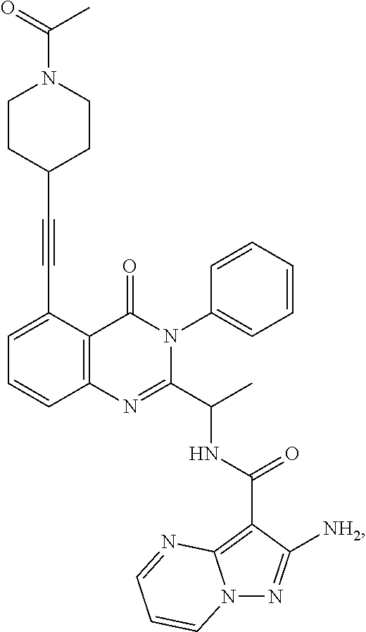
C12=C(C(C#CC3CCN(C(=O)C)CC3)=CC=C1)C(=O)N(C1=CC=CC=C1)C(C(C)NC(C1=C3N(N=C1[NH2])C=CC=N3)=O)=N2
